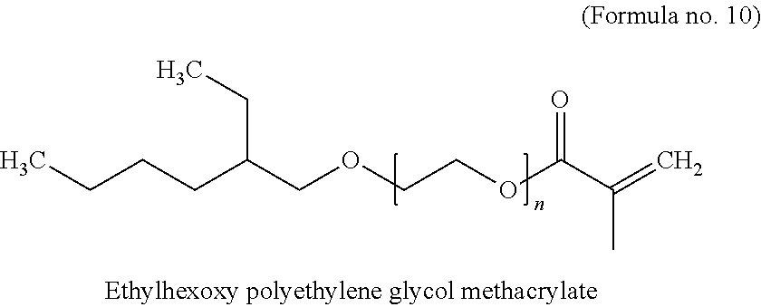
O(CCOC(C(=C)C)=O)CC(CCCC)CC
